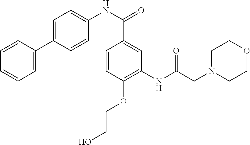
C1=CC(C2=CC=C(NC(C3=CC(NC(CN4CCOCC4)=O)=C(OCCO)C=C3)=O)C=C2)=CC=C1
